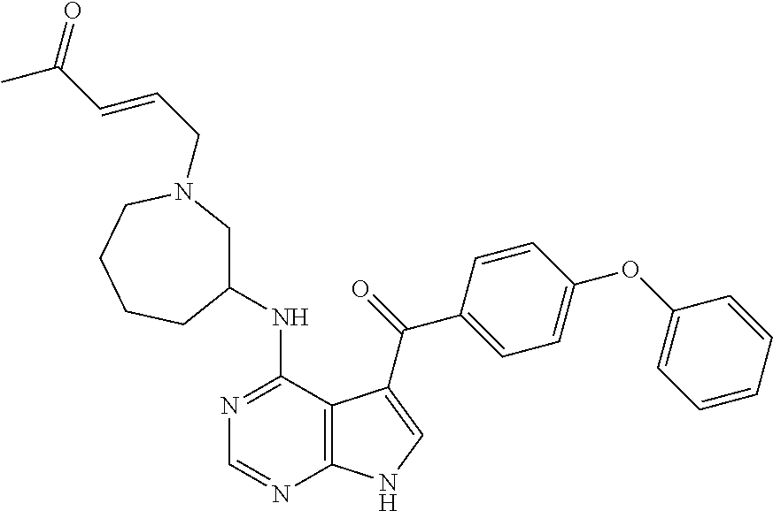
N1=C(NC2CN(CC=CC(C)=O)CCCC2)C2=C(N=C1)NC=C2C(=O)C1=CC=C(OC2=CC=CC=C2)C=C1
